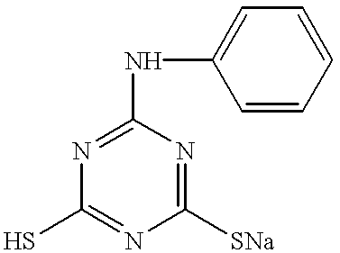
N1=C(NC2=CC=CC=C2)N=C([SNa])N=C1S
